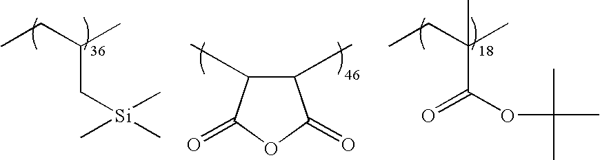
CCC(C)C[Si](C)(C)C.C1(C)C(C)C(=O)OC1=O.CCC(C)(C(OC(C)(C)C)=O)C
